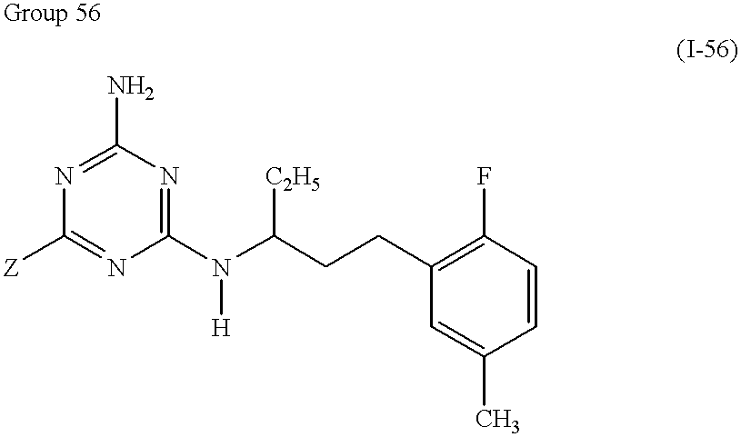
C1(N)=NC([Z])=NC(N(C(CCC2=C(F)C=CC(C)=C2)[C2H5])[H])=N1
